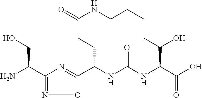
C1(C(N)CO)=NOC(C(NC(NC(C(O)=O)C(O)C)=O)CCC(=O)NCCC)=N1
